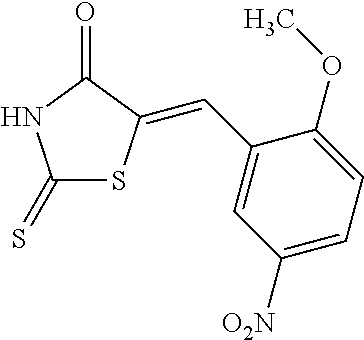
C1(=S)SC(=CC2=CC([O2N])=CC=C2OC)C(=O)N1
